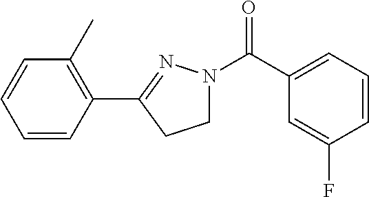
C1(C2=NN(C(C3=CC=CC(F)=C3)=O)CC2)=C(C)C=CC=C1
